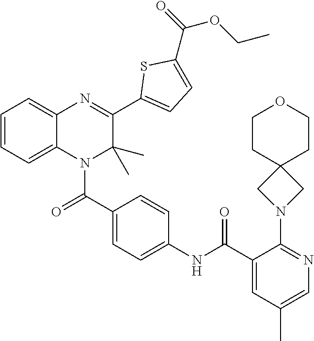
C1=CC=C2C(=C1)N=C(C1=CC=C(C(=O)OCC)S1)C(C)(C)N2C(C1=CC=C(NC(C2=CC(C)=CN=C2N2CC3(C2)CCOCC3)=O)C=C1)=O
